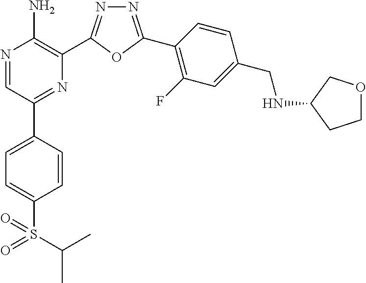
N1=C(C2=C(F)C=C(CNC3CCOC3)C=C2)OC(C2=C(N)N=CC(C3=CC=C(S(=O)(=O)C(C)C)C=C3)=N2)=N1
